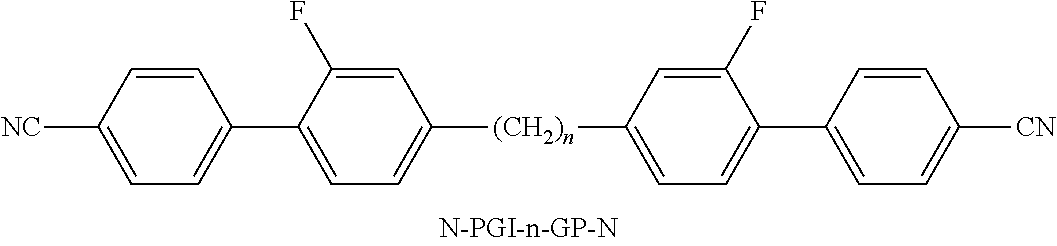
C1=CC([NC])=CC=C1C1=CC=C([(CH2)n]C2=CC=C(C3=CC=C([CN])C=C3)C(F)=C2)C=C1F
